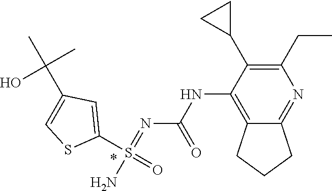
N(C1=C2C(=NC(CC)=C1C1CC1)CCC2)C(N=S(N)(C1=CC(C(C)(C)O)=CS1)=O)=O
